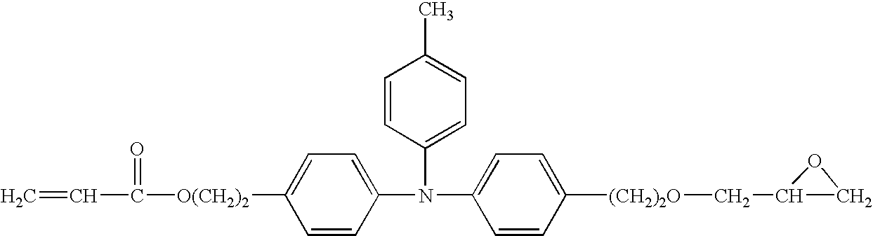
C=CC([O(CH2)2]C1=CC=C(N(C2=CC=C([(CH2)2O]CC3CO3)C=C2)C2=CC=C(C)C=C2)C=C1)=O
